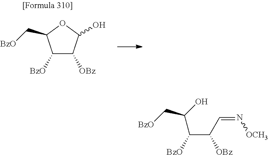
C1([BzO])C([OBz])C(O)OC1C[BzO].C([OBz])(C=N[OCH3])C([BzO])C(O)C[BzO]
